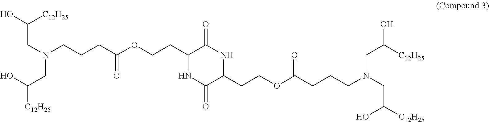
C([C12H25])(O)CN(CCCC(OCCC1C(=O)NC(CCOC(CCCN(CC([C12H25])O)CC([C12H25])O)=O)C(=O)N1)=O)CC(O)[C12H25]
